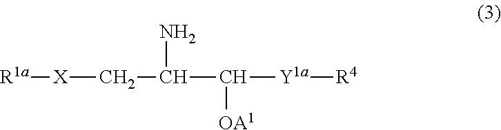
[R1a][X]CC(C([Y1a][R4])[OA1])N
